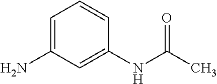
C1=C(N)C=C(NC(C)=O)C=C1
